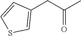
C1(CC(C)=O)=CSC=C1
